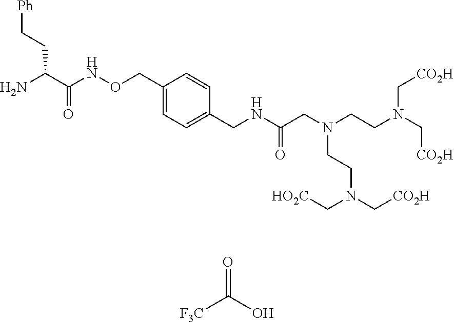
[F3C]C(O)=O.C(CC(C(NOCC1=CC=C(CNC(CN(CCN(C[CO2H])C[CO2H])CCN(C[CO2H])C[HO2C])=O)C=C1)=O)N)[Ph]
